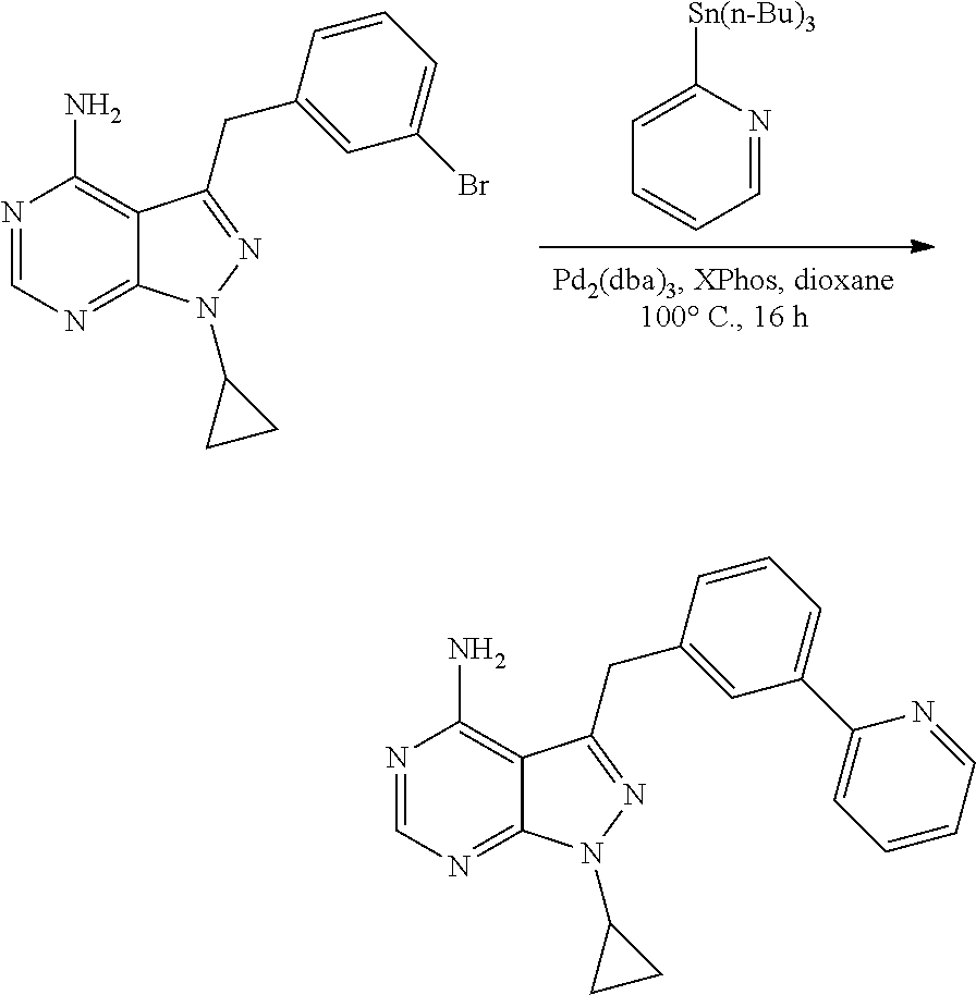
C1=CC=NC([Sn(n-Bu)3])=C1.N1=CN=C2C(=C1N)C(CC1=CC(Br)=CC=C1)=NN2C1CC1.N1=CN=C2C(=C1N)C(CC1=CC(C3=CC=CC=N3)=CC=C1)=NN2C1CC1
